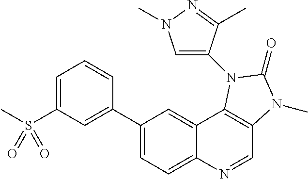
C1(C2=CC(S(C)(=O)=O)=CC=C2)=CC=C2C(=C1)C1=C(C=N2)N(C)C(=O)N1C1=CN(C)N=C1C
